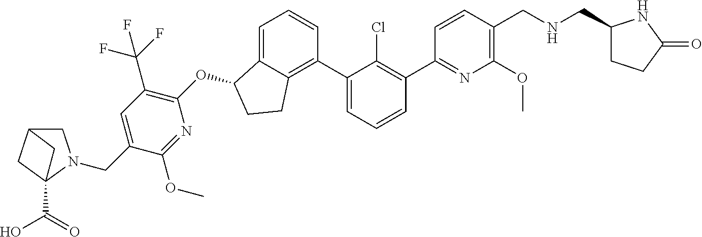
O(C1C2=CC=CC(C3=CC=CC(C4=NC(OC)=C(CNCC5CCC(=O)N5)C=C4)=C3Cl)=C2CC1)C1=C(C(F)(F)F)C=C(CN2CC3CC2(C(O)=O)C3)C(OC)=N1
